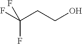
OCCC(F)(F)F
